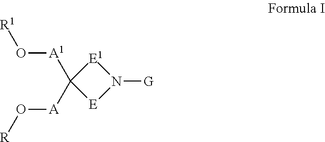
[E1]1C([A1]O[R1])([A]O[R])[E]N1[G]
